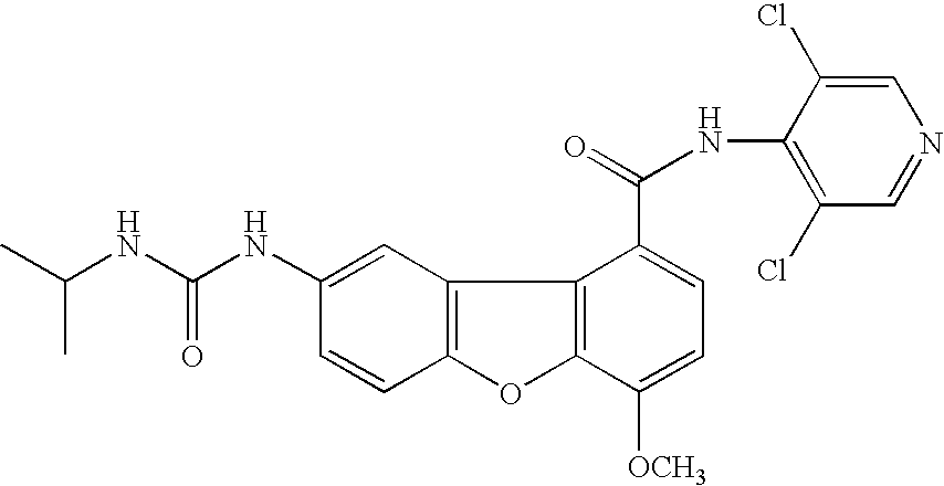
C12=C(C=C(NC(=O)NC(C)C)C=C1)C1=C(O2)C([OCH3])=CC=C1C(=O)NC1=C(Cl)C=NC=C1Cl
